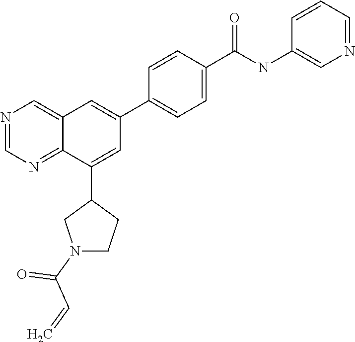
C1(C(NC2=CN=CC=C2)=O)=CC=C(C2=CC3=CN=CN=C3C(C3CN(C(C=C)=O)CC3)=C2)C=C1
